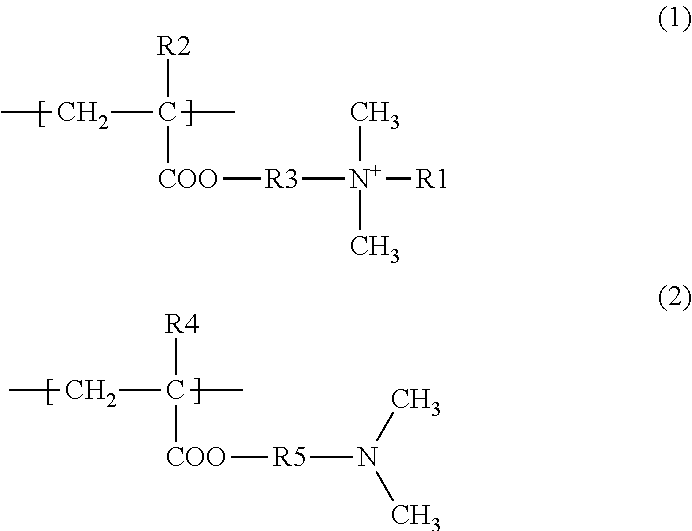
[R2]C([COO][R3][N+](C)(C)[R1])(C)CC.[R4]C([COO][R5]N(C)C)(C)CC
